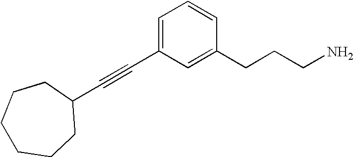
C(#CC1=CC=CC(CCCN)=C1)C1CCCCCC1
